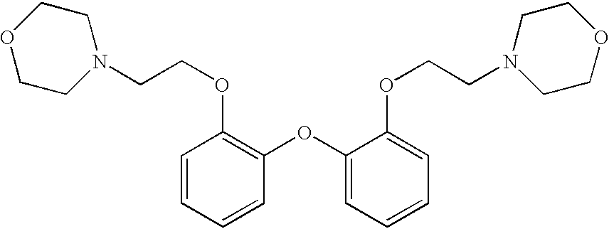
C1=CC=CC(OC2=CC=CC=C2OCCN2CCOCC2)=C1OCCN1CCOCC1
